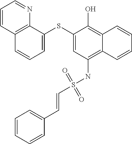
C1=C(SC2=CC(NS(C=CC3=CC=CC=C3)(=O)=O)=C3C(=C2O)C=CC=C3)C2=C(C=C1)C=CC=N2
